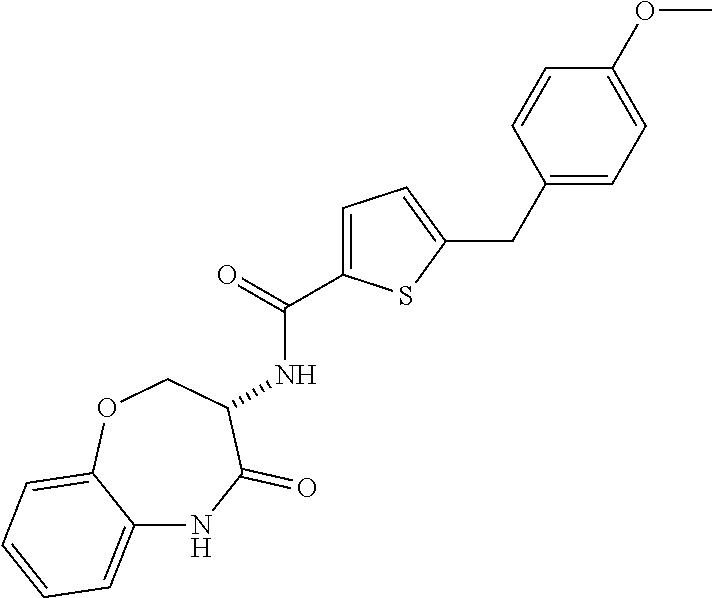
C1=C(C(=O)NC2C(=O)NC3=CC=CC=C3OC2)SC(CC2=CC=C(OC)C=C2)=C1
